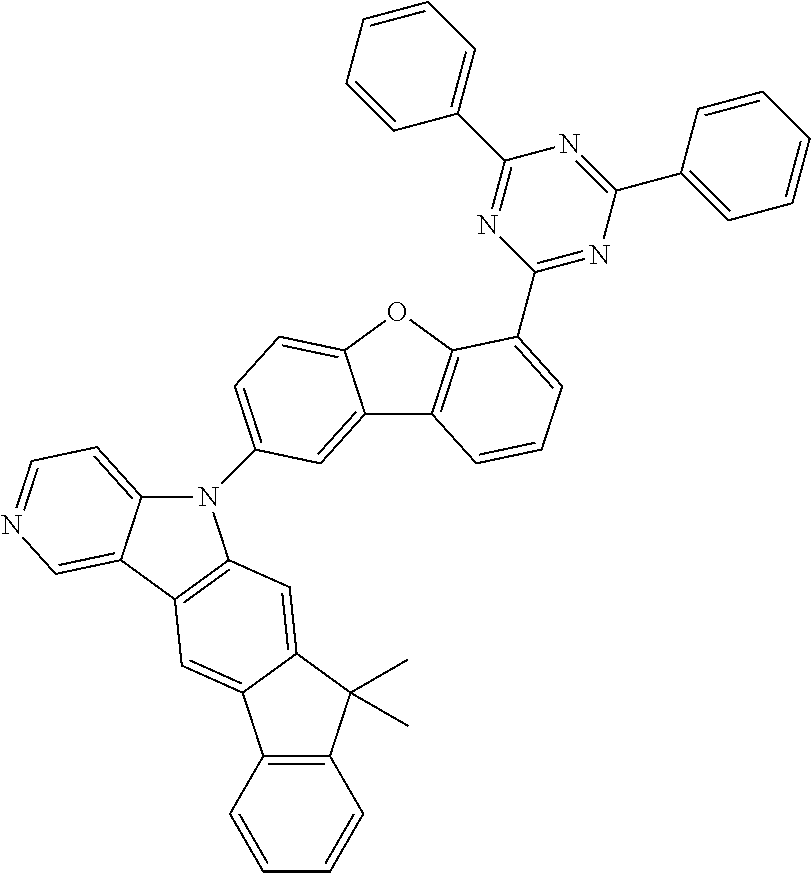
C12=CC(N3C4=CC=NC=C4C4=C3C=C3C(=C4)C4=C(C3(C)C)C=CC=C4)=CC=C1OC1=C2C=CC=C1C1=NC(C2=CC=CC=C2)=NC(C2=CC=CC=C2)=N1
